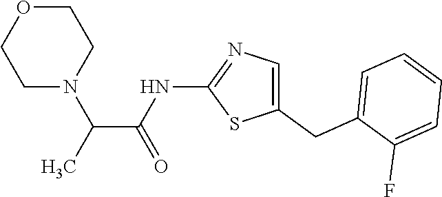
C1(CC2=CC=CC=C2F)=CN=C(NC(=O)C(N2CCOCC2)C)S1
